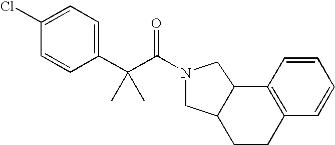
C1(Cl)=CC=C(C(C(=O)N2CC3CCC4=C(C3C2)C=CC=C4)(C)C)C=C1
